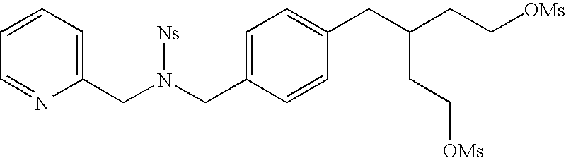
C(C1=CC=C(CN(CC2=CC=CC=N2)[Ns])C=C1)C(CC[OMs])CC[OMs]
